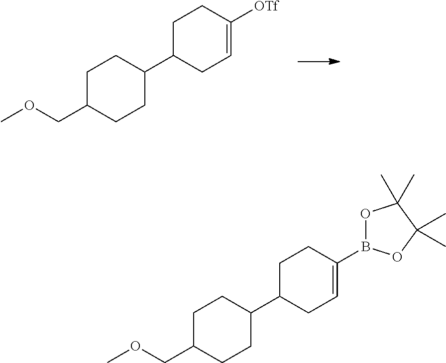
C1C(COC)CCC(C2CC=C([OTf])CC2)C1.C1C(COC)CCC(C2CC=C(B3OC(C)(C)C(C)(C)O3)CC2)C1
